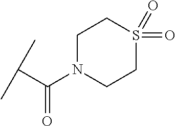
C(C(C)C)(N1CCS(=O)(=O)CC1)=O
